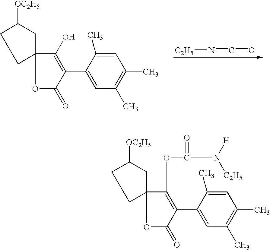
C1=C(C)C(C2=C(O)C3(OC2=O)CC([OC2H5])CC3)=CC(C)=C1C.[C2H5]N=C=O.C1=C(C)C(C2=C(OC(N([H])[C2H5])=O)C3(OC2=O)CC([OC2H5])CC3)=CC(C)=C1C
